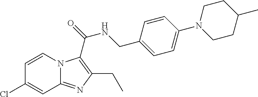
C1=CC(Cl)=CC2=NC(CC)=C(C(NCC3=CC=C(N4CCC(C)CC4)C=C3)=O)N12
